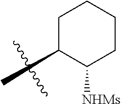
C1(C)C([NHMs])CCCC1
